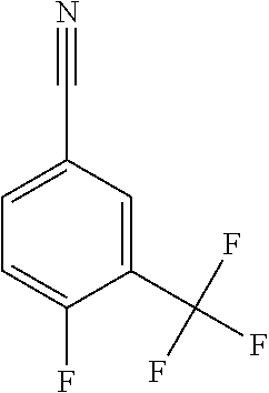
N#CC1=CC=C(F)C(C(F)(F)F)=C1
